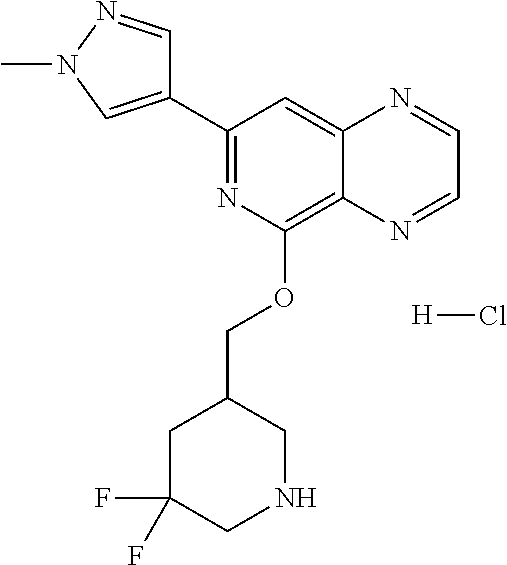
C1(C2=CN(C)N=C2)=NC(OCC2CC(F)(F)CNC2)=C2C(=C1)N=CC=N2.[H]Cl
